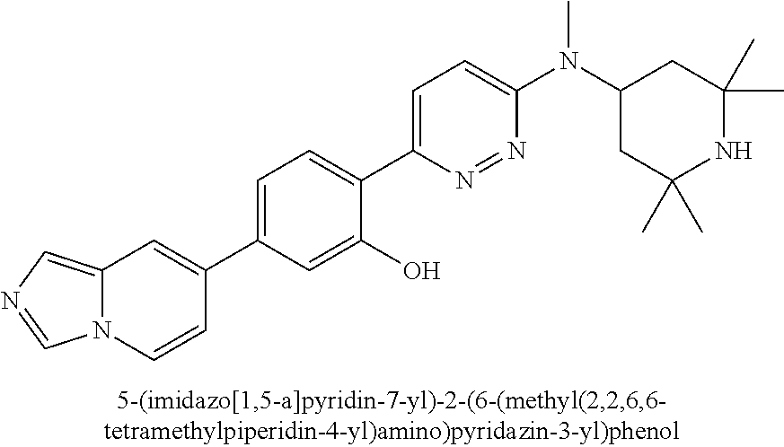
C12=CN=CN1C=CC(C1=CC=C(C3=CC=C(N(C4CC(C)(C)NC(C)(C)C4)C)N=N3)C(O)=C1)=C2
